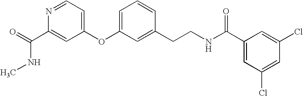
O=C(C1=CC(OC2=CC=CC(CCNC(C3=CC(Cl)=CC(Cl)=C3)=O)=C2)=CC=N1)NC
